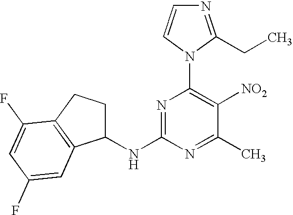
N1=C(NC2CCC3=C2C=C(F)C=C3F)N=C(C)C([NO2])=C1N1C(CC)=NC=C1
